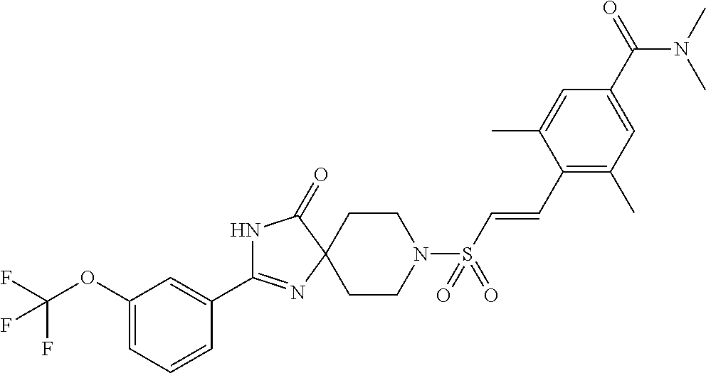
C1=CC(C2=NC3(C(=O)N2)CCN(S(=O)(=O)C=CC2=C(C)C=C(C(=O)N(C)C)C=C2C)CC3)=CC(OC(F)(F)F)=C1
